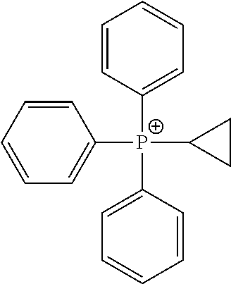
C1=C([P+](C2=CC=CC=C2)(C2=CC=CC=C2)C2CC2)C=CC=C1
